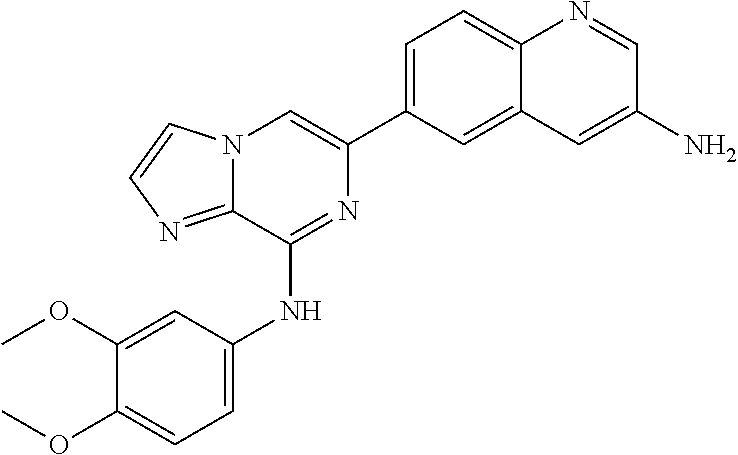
C12=CC(C3=CN4C(=NC=C4)C(NC4=CC=C(OC)C(OC)=C4)=N3)=CC=C1N=CC(N)=C2
